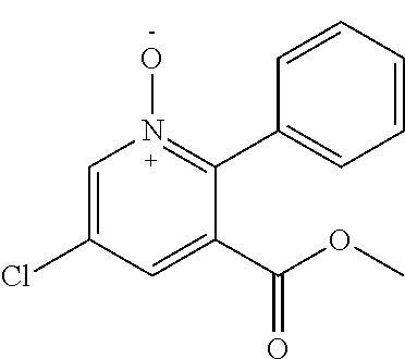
C1(Cl)=CN(O)=C(C2=CC=CC=C2)C(C(OC)=O)=C1
